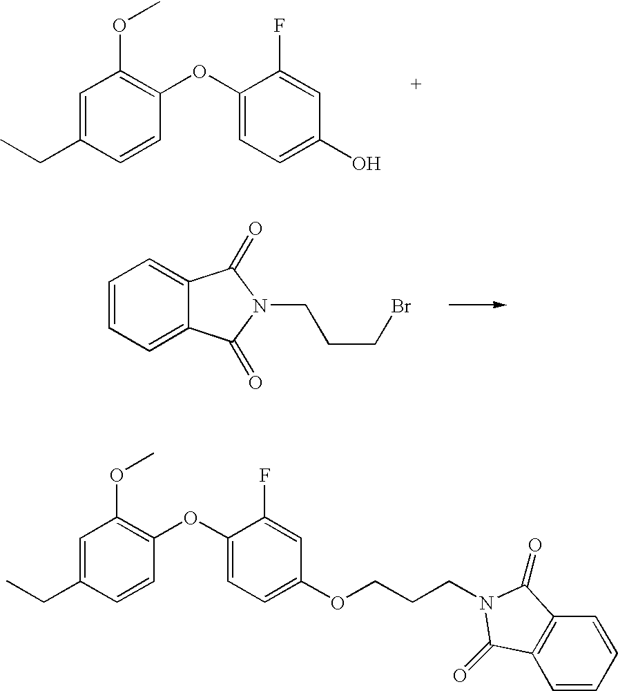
C1=C(CC)C=CC(OC2=CC=C(O)C=C2F)=C1OC.C1=CC=C2C(=C1)C(=O)N(CCCBr)C2=O.C1=C(CC)C=CC(OC2=CC=C(OCCCN3C(=O)C4=C(C=CC=C4)C3=O)C=C2F)=C1OC
